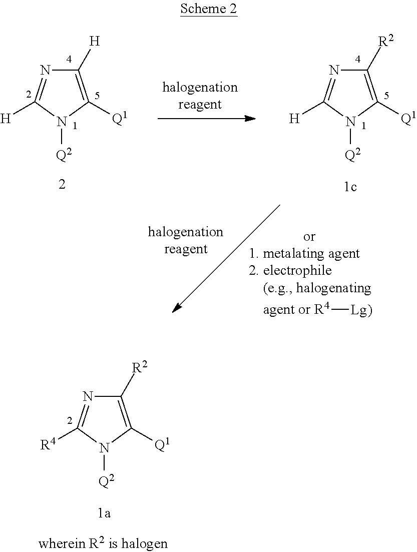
C1([R2])=C([Q1])N([Q2])C([R4])=N1.C1([H])=C([Q1])N([Q2])C([H])=N1.C1([R2])=C([Q1])N([Q2])C([H])=N1.[agent or R4][Lg)]
